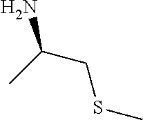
NC(CSC)C
